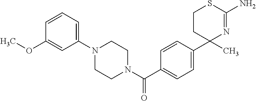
C1=CC(OC)=CC(N2CCN(C(C3=CC=C(C4(C)N=C(N)SCC4)C=C3)=O)CC2)=C1
